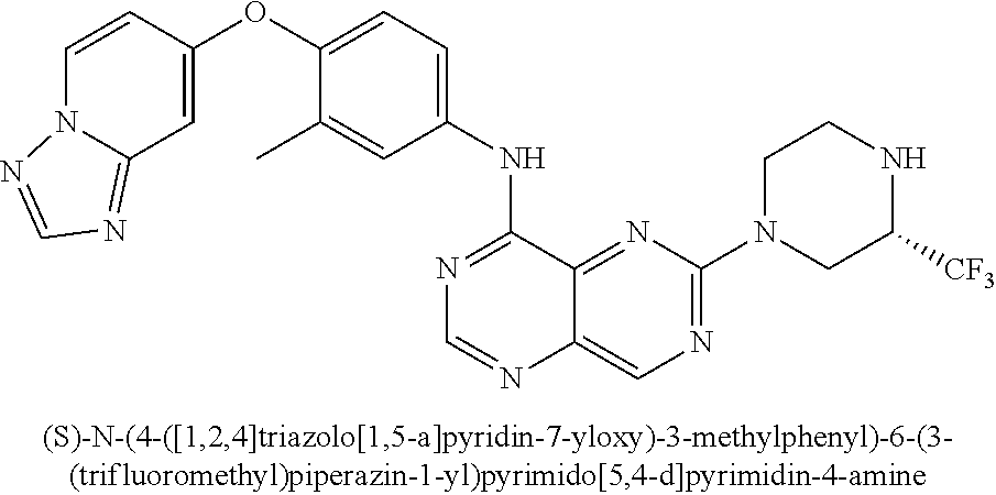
C1=CC(OC2=CC=C(NC3=NC=NC4=CN=C(N5CC([CF3])NCC5)N=C34)C=C2C)=CC2=NC=NN12
